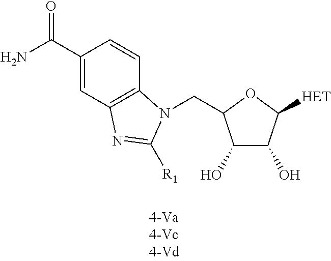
C1(C(N)=O)=CC2=C(C=C1)N(CC1C(O)C(O)C([HET])O1)C([R1])=N2
